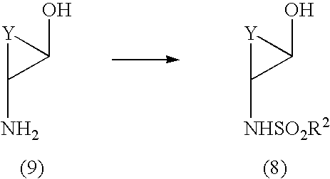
[Y]1C(N)C1O.[Y]1C([NHSO2R2])C1O
